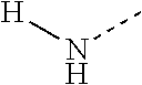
[H]NC
